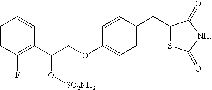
C1=CC(F)=C(C(COC2=CC=C(CC3SC(=O)[NH]C3=O)C=C2)O[SO2NH2])C=C1
